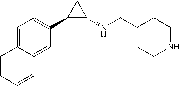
C1=C2C(=CC(C3C(NCC4CCNCC4)C3)=C1)C=CC=C2
